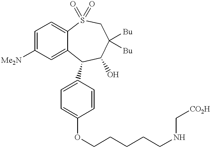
C1=C([Me2N])C=C2C(=C1)S(=O)(=O)CC([Bu])([Bu])C(O)C2C1=CC=C(OCCCCCNC[CO2H])C=C1
